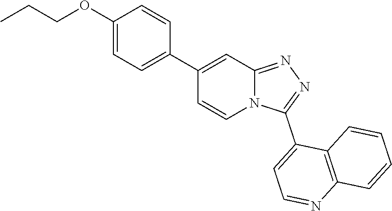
N12C(=NN=C1C1=CC=NC3=C1C=CC=C3)C=C(C1=CC=C(OCCC)C=C1)C=C2
